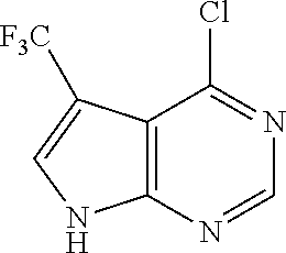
C12=C(N=CN=C1Cl)NC=C2[F3C]
